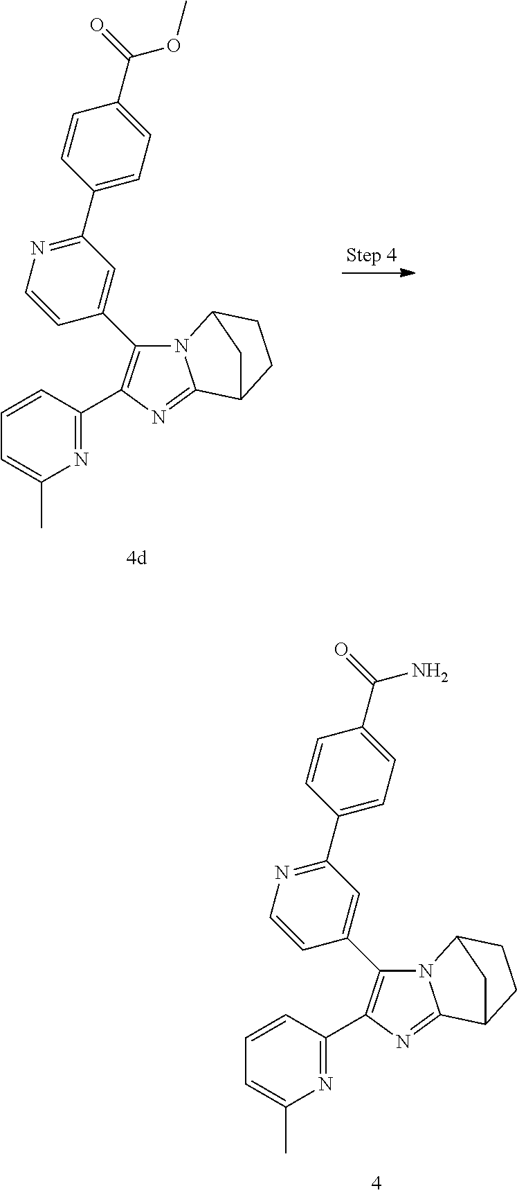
C1=CC(C2=C(C3=CC(C4=CC=C(C(=O)OC)C=C4)=NC=C3)N3C(=N2)C2CCC3C2)=NC(C)=C1.C1=CC(C2=C(C3=CC(C4=CC=C(C(=O)N)C=C4)=NC=C3)N3C(=N2)C2CCC3C2)=NC(C)=C1
